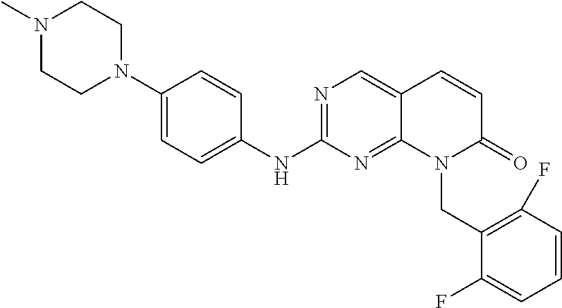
N1(C)CCN(C2=CC=C(NC3=NC=C4C(=N3)N(CC3=C(F)C=CC=C3F)C(=O)C=C4)C=C2)CC1
